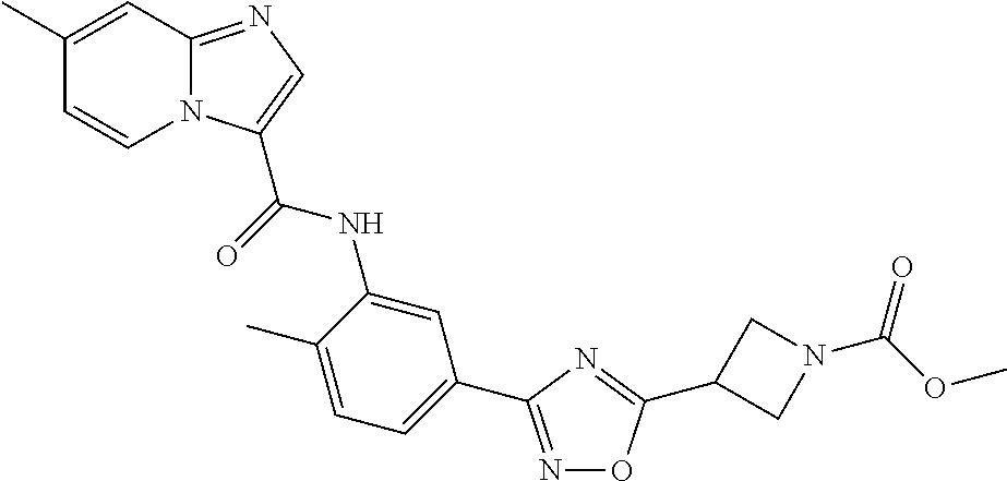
C1(C)=CC2=NC=C(C(=O)NC3=CC(C4=NOC(C5CN(C(OC)=O)C5)=N4)=CC=C3C)N2C=C1
